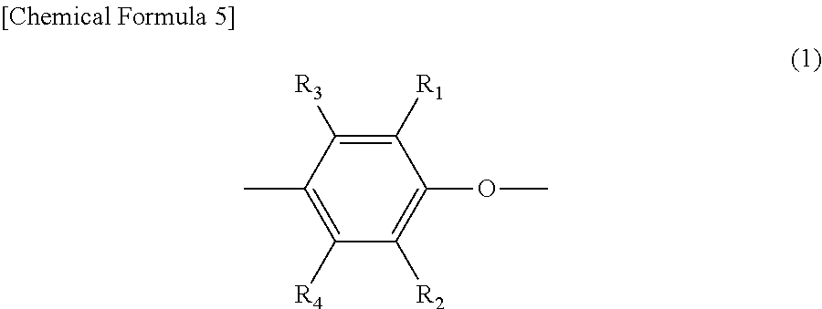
C1([R1])=C([R3])C(C)=C([R4])C([R2])=C1OC
